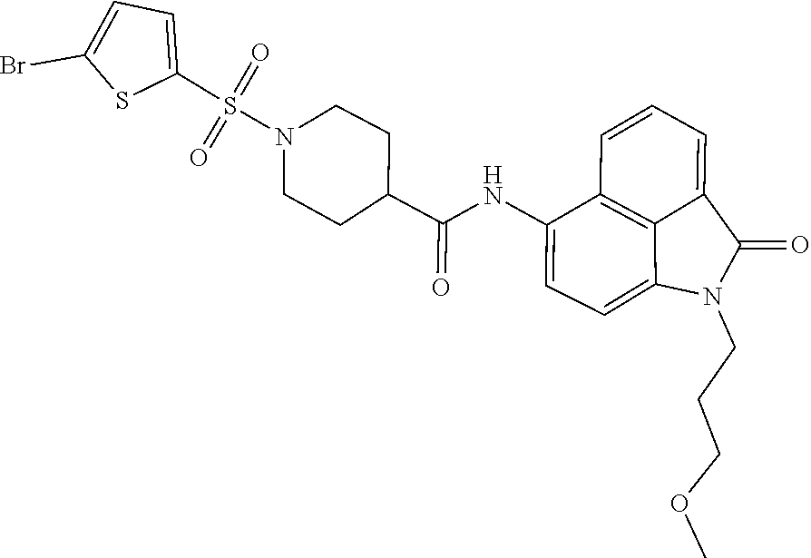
C1(C(NC2=CC=C3C4=C2C=CC=C4C(=O)N3CCCOC)=O)CCN(S(C2=CC=C(Br)S2)(=O)=O)CC1
